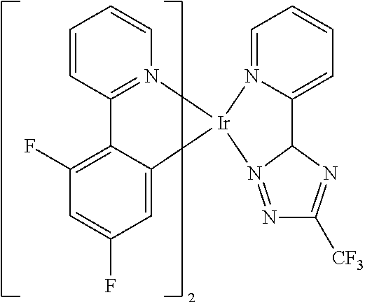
C12=C(F)C=C(F)C=C1[Ir]1(N3=C2C=CC=C3)N2=CC=CC=C2C2N1=NC([CF3])=N2
